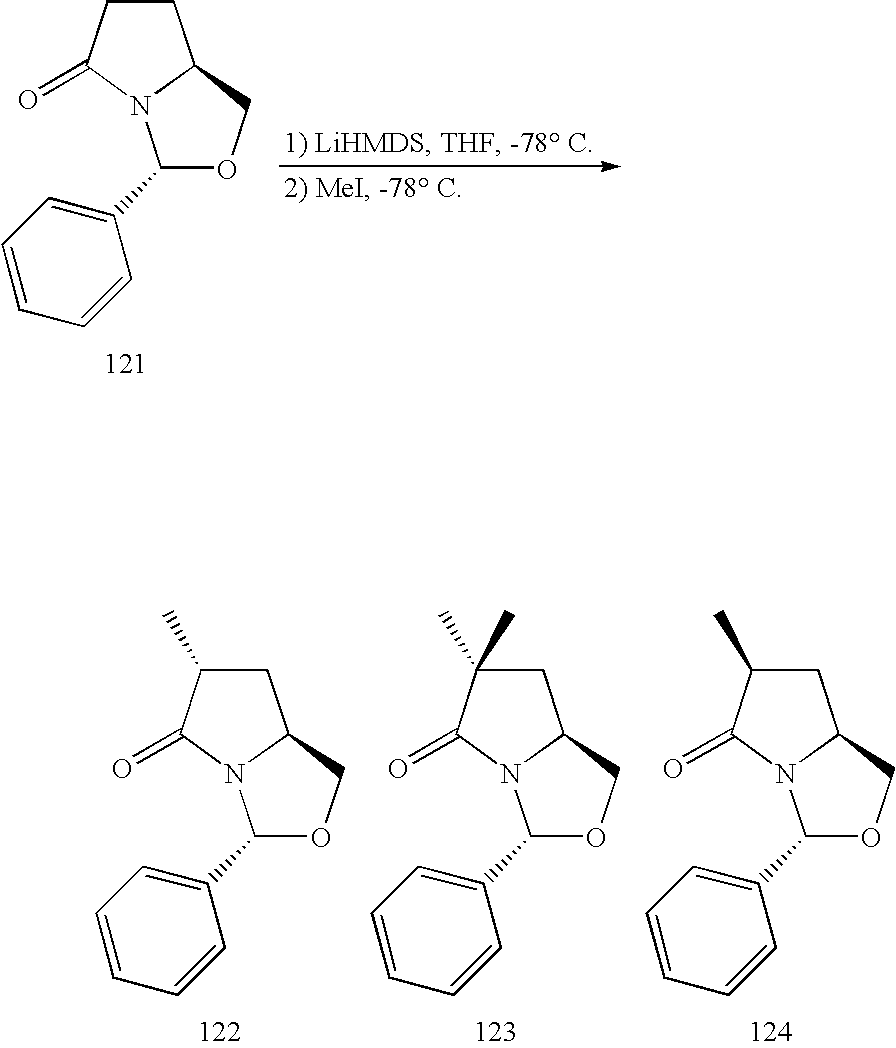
C1CC(=O)N2C1COC2C1=CC=CC=C1.C1C(C)C(=O)N2C1COC2C1=CC=CC=C1.C1C(C)(C)C(=O)N2C1COC2C1=CC=CC=C1.C1C(C)C(=O)N2C1COC2C1=CC=CC=C1
